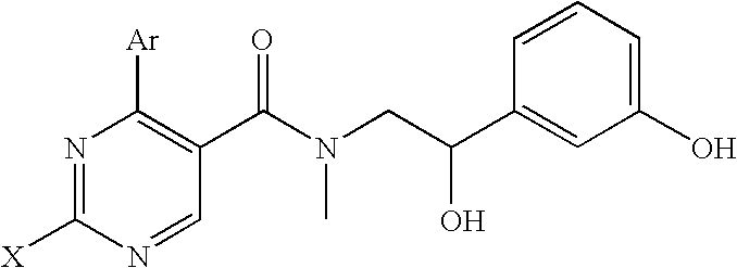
N1=C([X])N=CC(C(N(CC(C2=CC(O)=CC=C2)O)C)=O)=C1[Ar]
